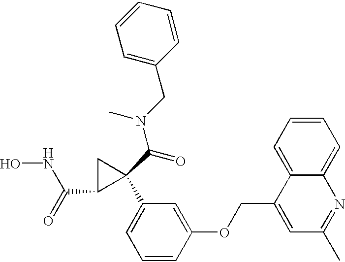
ONC(C1C(C(N(C)CC2=CC=CC=C2)=O)(C2=CC=CC(OCC3=CC(C)=NC4=CC=CC=C34)=C2)C1)=O
